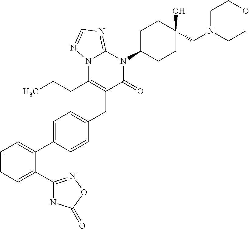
C1=CC=C(C2=NOC(=O)N2)C(C2=CC=C(CC3=C(CCC)N4C(=NC=N4)N(C4CCC(O)(CN5CCOCC5)CC4)C3=O)C=C2)=C1
